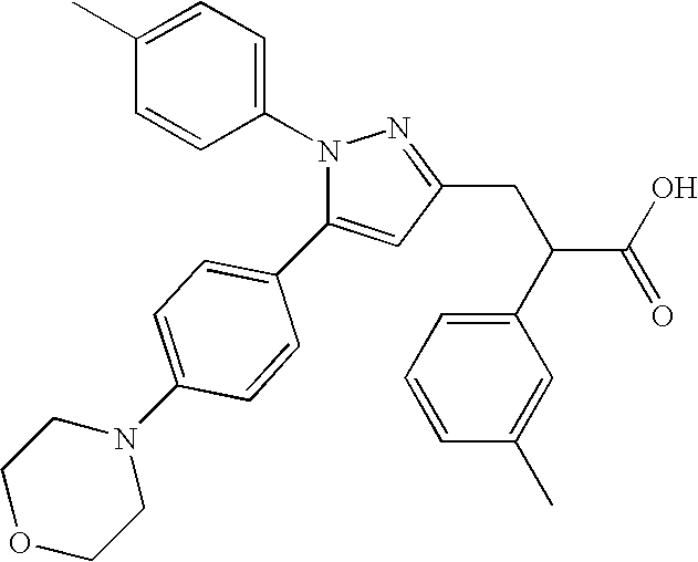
C1=C(C2=CC=C(N3CCOCC3)C=C2)N(C2=CC=C(C)C=C2)N=C1CC(C1=CC=CC(C)=C1)C(O)=O
